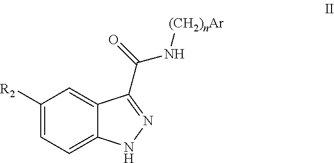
C1([R2])=CC=C2C(=C1)C(C(N[(CH2)nAr])=O)=NN2
